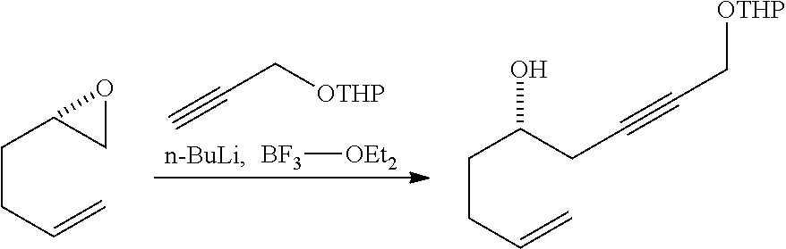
C#CC[OTHP].[BF3][OEt2].C1(CCC=C)CO1.C(CCC=C)(CC#CC[OTHP])O
